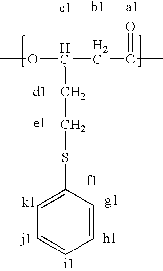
COC(CC(=O)C)CCSC1=CC=CC=C1
